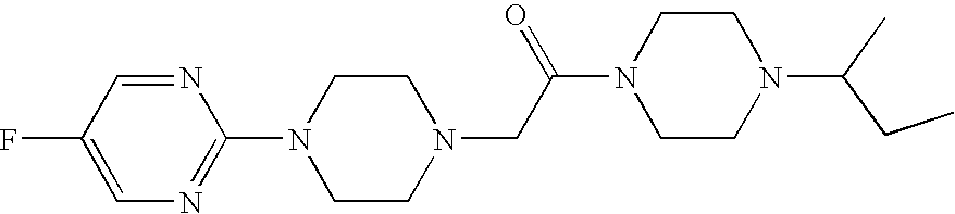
N1=CC(F)=CN=C1N1CCN(CC(N2CCN(C(C)CC)CC2)=O)CC1
